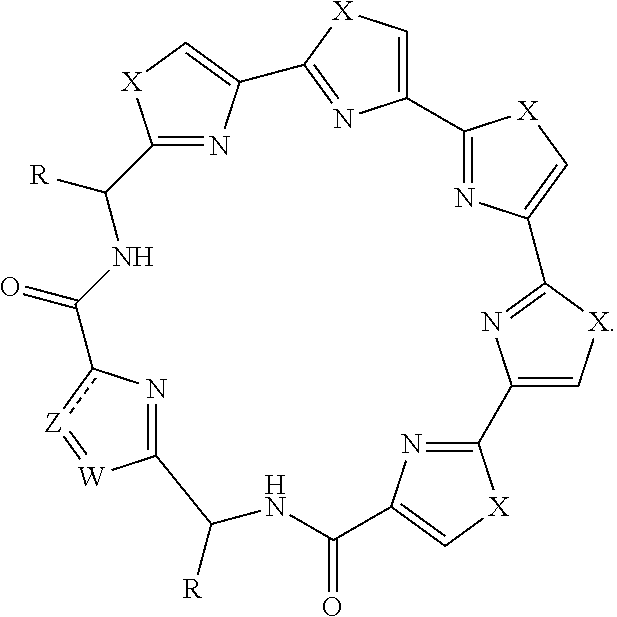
N1=C2[X]C=C1C1=NC(=C[X]1)C1=NC(=C[X]1)C1=NC(=C[X]1)C1=NC(=C[X]1)C(=O)NC([R])C1=Nc([Z]=[W]1)C(=O)NC2[R]
